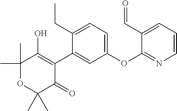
C1(C)(C)OC(C)(C)C(=O)C(C2=CC(OC3=NC=CC=C3C=O)=CC=C2CC)=C1O
